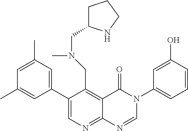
C1(C2=CC(C)=CC(C)=C2)=CN=C2C(=C1CN(C)CC1CCCN1)C(=O)N(C1=CC=CC(O)=C1)C=N2
